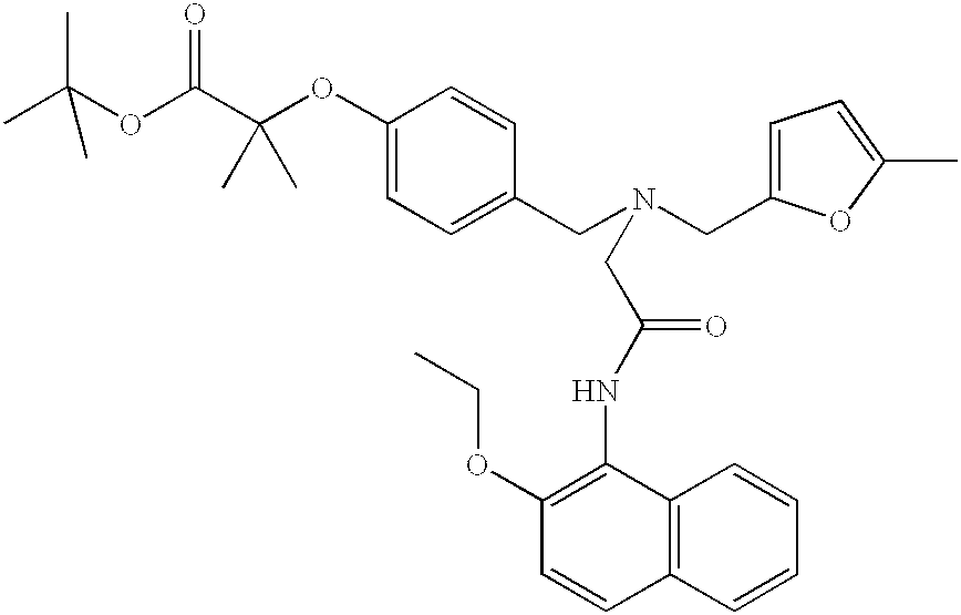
C1(OC(C(OC(C)(C)C)=O)(C)C)=CC=C(CN(CC2=CC=C(C)O2)CC(NC2=C(OCC)C=CC3=C2C=CC=C3)=O)C=C1
